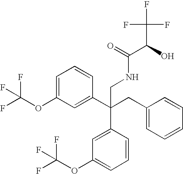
C1=C(OC(F)(F)F)C=C(C(CC2=CC=CC=C2)(C2=CC(OC(F)(F)F)=CC=C2)CNC(C(O)C(F)(F)F)=O)C=C1
